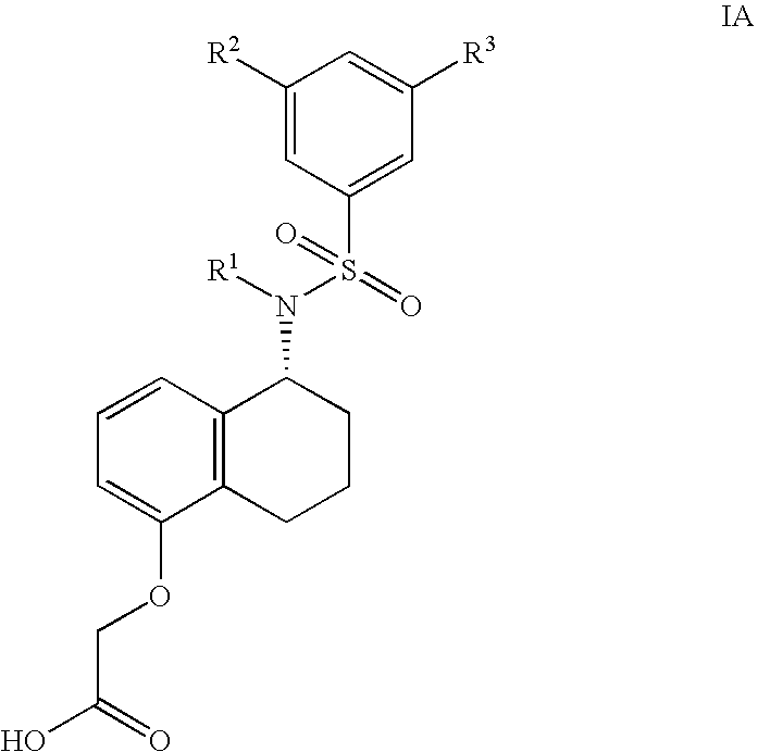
C12=C(C=CC=C1OCC(O)=O)C(N([R1])S(=O)(C1=CC([R3])=CC([R2])=C1)=O)CCC2
